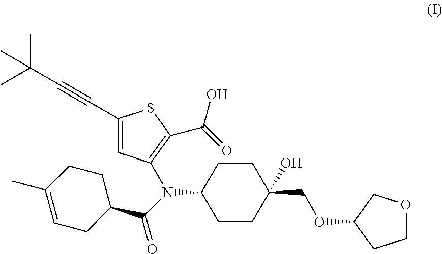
C1(N(C2=C(C(=O)O)SC(C#CC(C)(C)C)=C2)C(C2CC=C(C)CC2)=O)CCC(COC2CCOC2)(O)CC1
